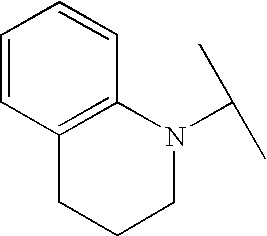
C1=CC2=C(C=C1)N(C(C)C)CCC2
